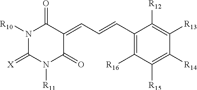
N1([R10])C(=[X])N([R11])C(=O)C(=CC=CC2=C([R16])C([R15])=C([R14])C([R13])=C2[R12])C1=O
